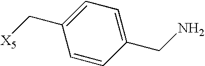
C1(C[X5])=CC=C(CN)C=C1
